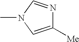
CN1C=C([Me])N=C1
